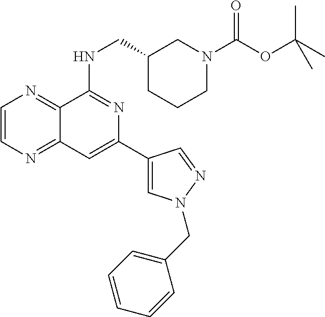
C1=CN=C2C(=N1)C(NCC1CCCN(C(OC(C)(C)C)=O)C1)=NC(C1=CN(CC3=CC=CC=C3)N=C1)=C2
